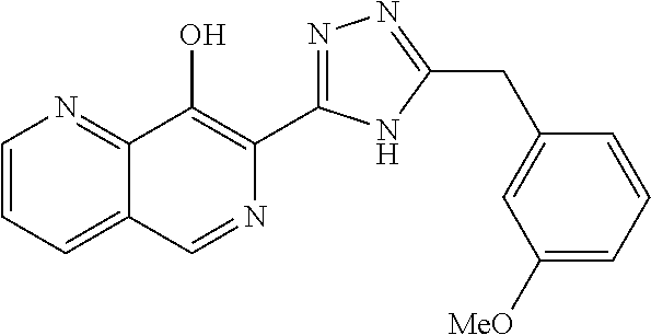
C1=CC=C2C(=N1)C(O)=C(C1=NN=C(CC3=CC([MeO])=CC=C3)N1)N=C2
